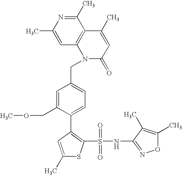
O1C(C)=C(C)C(NS(=O)(=O)C2=C(C3=CC=C(CN4C(=O)C=C(C)C5=C4C=C(C)N=C5C)C=C3COC)C=C(C)S2)=N1
